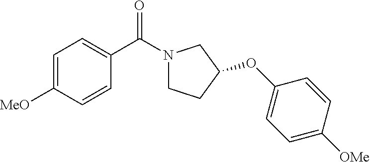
C1=C([MeO])C=CC(C(N2CCC(OC3=CC=C([OMe])C=C3)C2)=O)=C1
